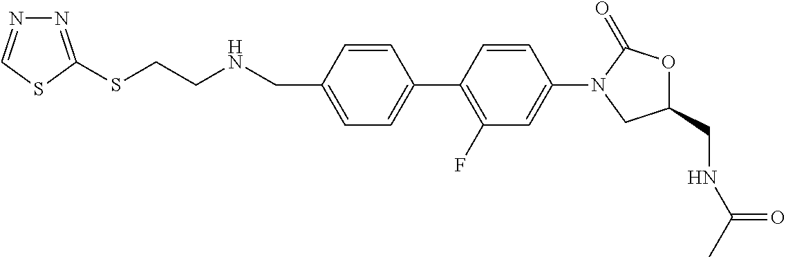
C1=C(CNCCSC2=NN=CS2)C=CC(C2=C(F)C=C(N3CC(CNC(C)=O)OC3=O)C=C2)=C1
